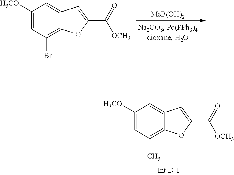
C1([H3CO])=CC(C)=C2C(=C1)C=C(C([OCH3])=O)O2.C1([H3CO])=CC(Br)=C2C(=C1)C=C(C([OCH3])=O)O2.[MeB(OH)2]
